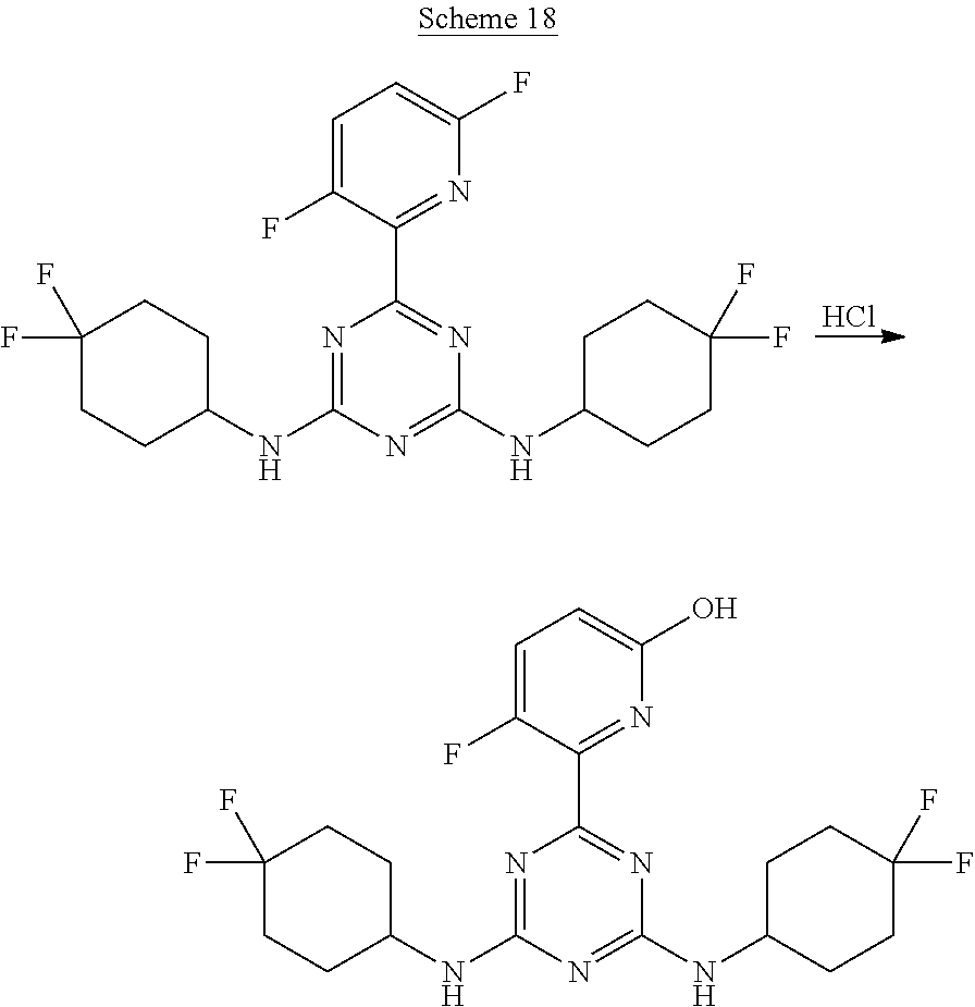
C1(F)(F)CCC(NC2=NC(C3=NC(O)=CC=C3F)=NC(NC3CCC(F)(F)CC3)=N2)CC1.C1(F)(F)CCC(NC2=NC(C3=NC(F)=CC=C3F)=NC(NC3CCC(F)(F)CC3)=N2)CC1.Cl
